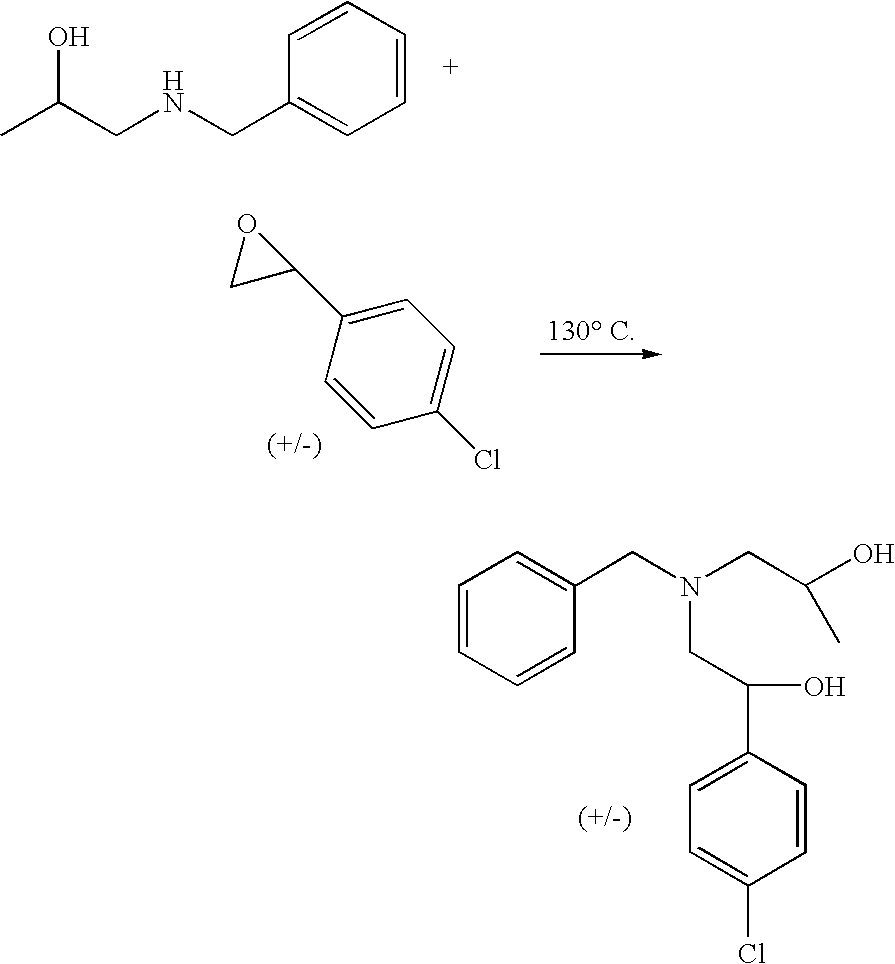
CC(CNCC1=CC=CC=C1)O.C1(C2OC2)=CC=C(Cl)C=C1.C1=CC=CC(CN(CC(C)O)CC(C2=CC=C(Cl)C=C2)O)=C1
